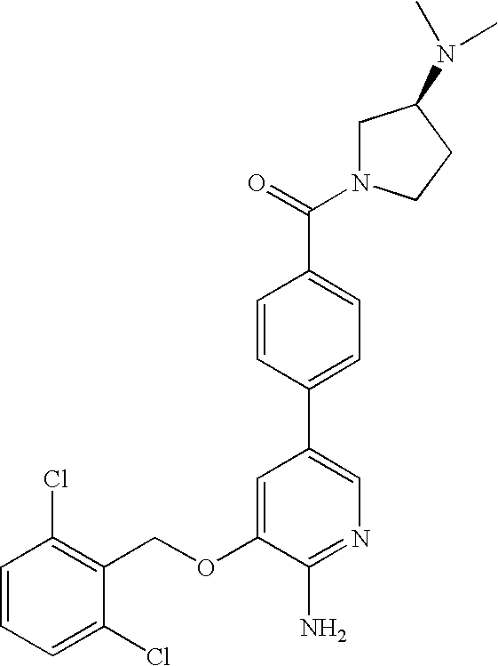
C1=CC=C(Cl)C(COC2=CC(C3=CC=C(C(=O)N4CC(N(C)C)CC4)C=C3)=CN=C2N)=C1Cl
